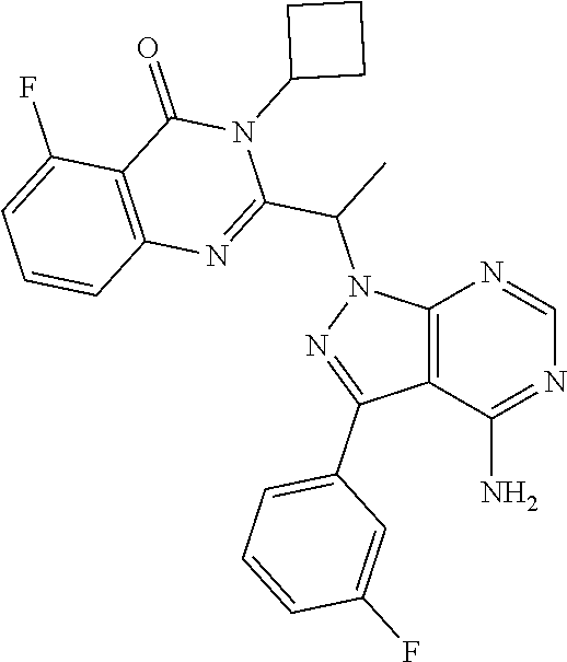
C12=C(C(N)=NC=N1)C(C1=CC=CC(F)=C1)=NN2C(C)C1=NC2=C(C(=O)N1C1CCC1)C(F)=CC=C2
